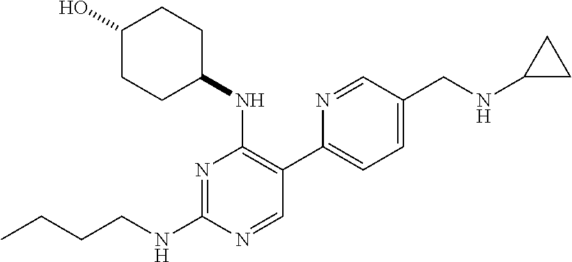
CCCCNC1=NC(NC2CCC(O)CC2)=C(C2=CC=C(CNC3CC3)C=N2)C=N1
